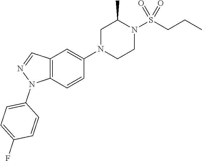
C12=C(C=CC(N3CCN(S(CCC)(=O)=O)C(C)C3)=C1)N(C1=CC=C(F)C=C1)N=C2
